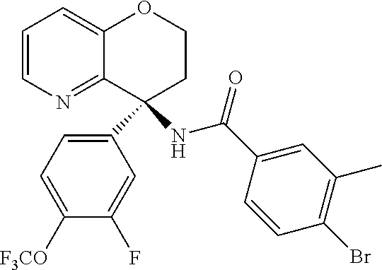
C1=CN=C2C(=C1)OCCC2(C1=CC=C([F3CO])C(F)=C1)NC(C1=CC(C)=C(Br)C=C1)=O
